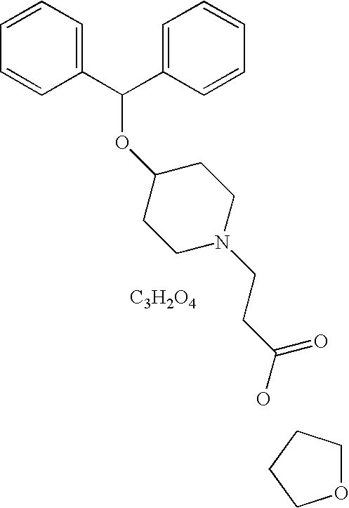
C1=CC=C(C(C2=CC=CC=C2)OC2CCN(CCC(O)=O)CC2)C=C1.O1CCCC1.[C3H2O4]
